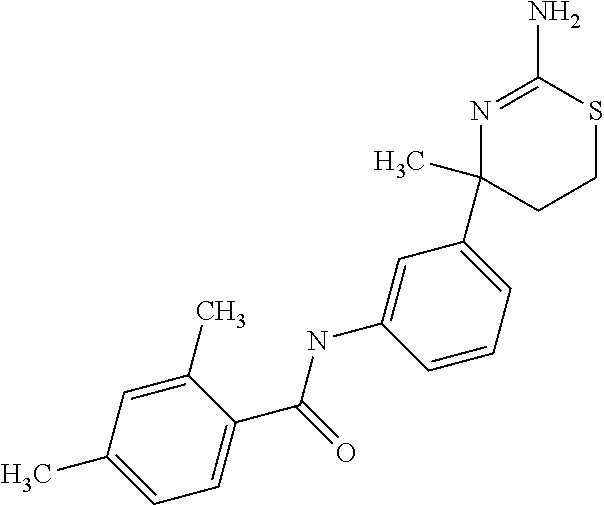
C1(C)=CC(C)=CC=C1C(=O)NC1=CC(C2(C)N=C(N)SCC2)=CC=C1
